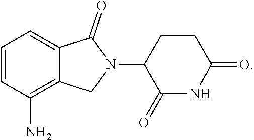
C12=CC=CC(N)=C1CN(C1C(=O)NC(=O)CC1)C2=O
